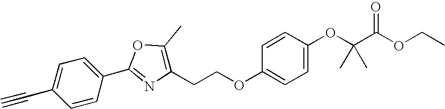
C1=CC(C2=NC(CCOC3=CC=C(OC(C(=O)OCC)(C)C)C=C3)=C(C)O2)=CC=C1C#C
